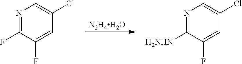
[N2H4H2O].N1=C(F)C(F)=CC(Cl)=C1.N1=C([H2NHN])C(F)=CC(Cl)=C1
